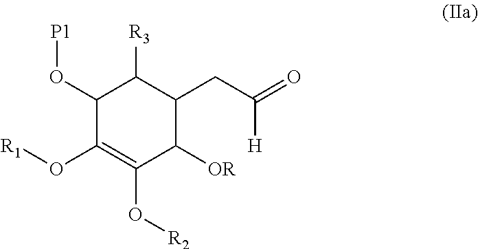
C1(O[P1])C(O[R1])=C(O[R2])C([OR])C(CC(=O)[H])C1[R3]
